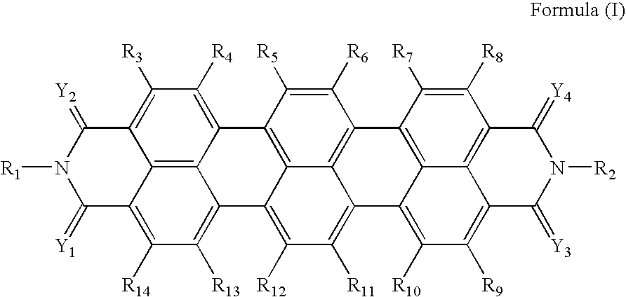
C12=C3C4=C([R4])C([R3])=C1C(=[Y2])N([R1])C(=[Y1])C2=C([R14])C([R13])=C3C1=C([R12])C([R11])=C2C3=C(C([R6])=C([R5])C4=C13)C1=C3C2=C([R10])C([R9])=C2C3=C(C([R8])=C1[R7])C(=[Y4])N([R2])C2=[Y3]
